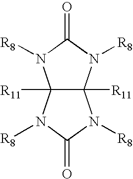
C12([R11])C([R11])(N([R8])C(=O)N1[R8])N([R8])C(=O)N2[R8]
